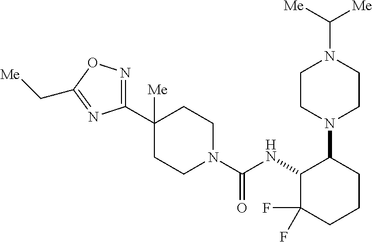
C1(C2([Me])CCN(C(NC3C(F)(F)CCCC3N3CCN(C([Me])[Me])CC3)=O)CC2)=NOC(C[Me])=N1
